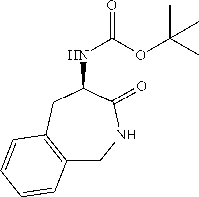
C12=C(CC(NC(=O)OC(C)(C)C)C(=O)NC1)C=CC=C2
